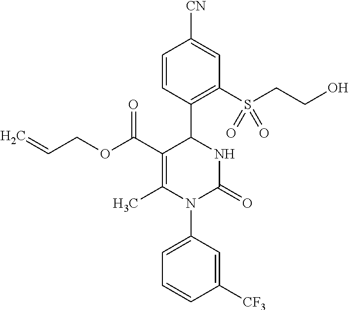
C=CCOC(C1=C(C)N(C2=CC=CC([CF3])=C2)C(=O)NC1C1=C(S(CCO)(=O)=O)C=C([CN])C=C1)=O
